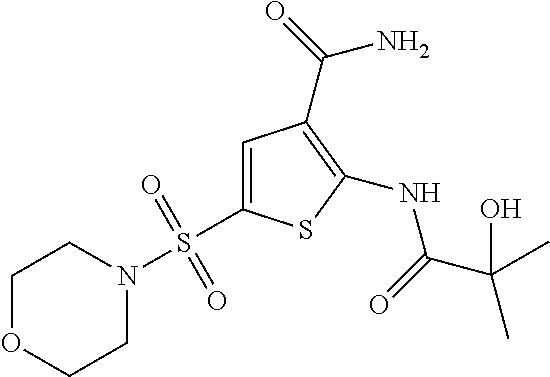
C1(NC(=O)C(C)(O)C)=C(C(=O)N)C=C(S(N2CCOCC2)(=O)=O)S1
